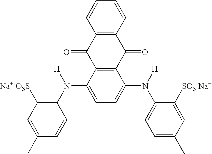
C12=C(C(N(C3=C([Na+-O3S])C=C(C)C=C3)[H])=CC=C1N([H])C1=CC=C(C)C=C1[SO3-Na+])C(=O)C1=C(C2=O)C=CC=C1
